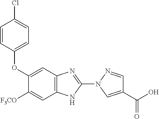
C1(OC2=CC=C(Cl)C=C2)=CC2=C(NC(N3C=C(C(=O)O)C=N3)=N2)C=C1[F3CO]
